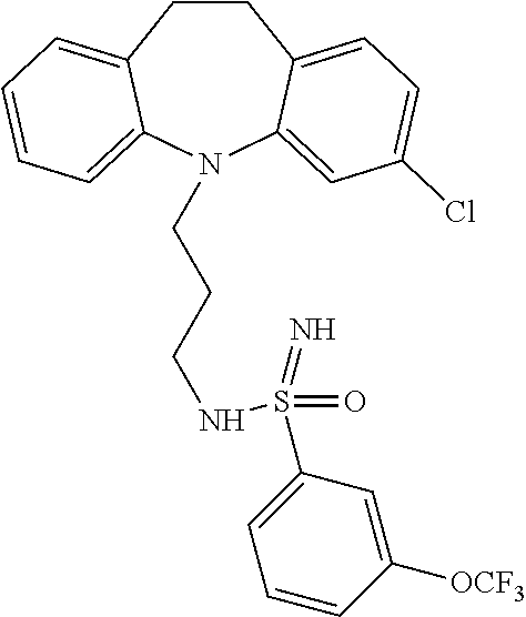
C1CC2=CC=C(Cl)C=C2N(CCCNS(C2=CC=CC([OCF3])=C2)(=O)=N)C2=CC=CC=C12
